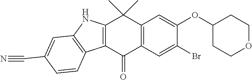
C12=C(C(=O)C3=C(C1(C)C)C=C(OC1CCOCC1)C(Br)=C3)C1=C(N2)C=C(C#N)C=C1
